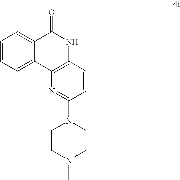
C1=C2C(=CC=C1)C(=O)NC1=C2N=C(N2CCN(C)CC2)C=C1
